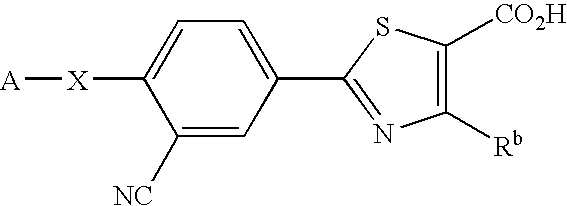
C1([NC])=CC(C2=NC([Rb])=C([CO2H])S2)=CC=C1[X][A]
